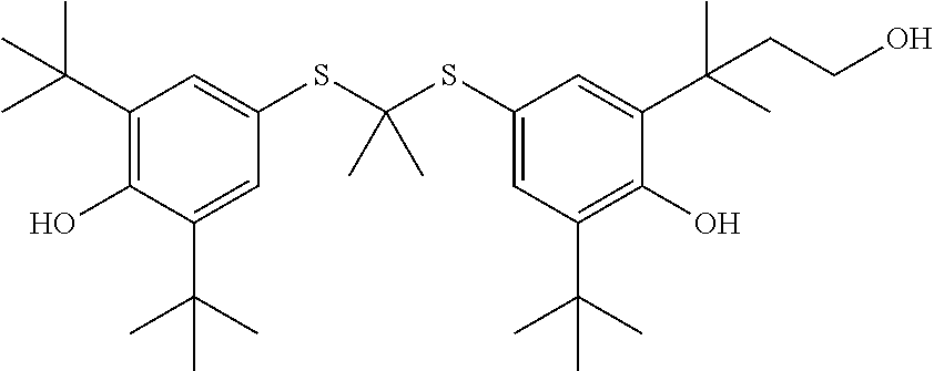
C1(C(C)(C)C)=C(O)C(C(C)(C)C)=CC(SC(SC2=CC(C(C)(C)C)=C(O)C(C(C)(C)CCO)=C2)(C)C)=C1
